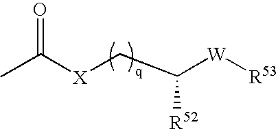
CC(=O)[X]CC([W][R53])[R52]
